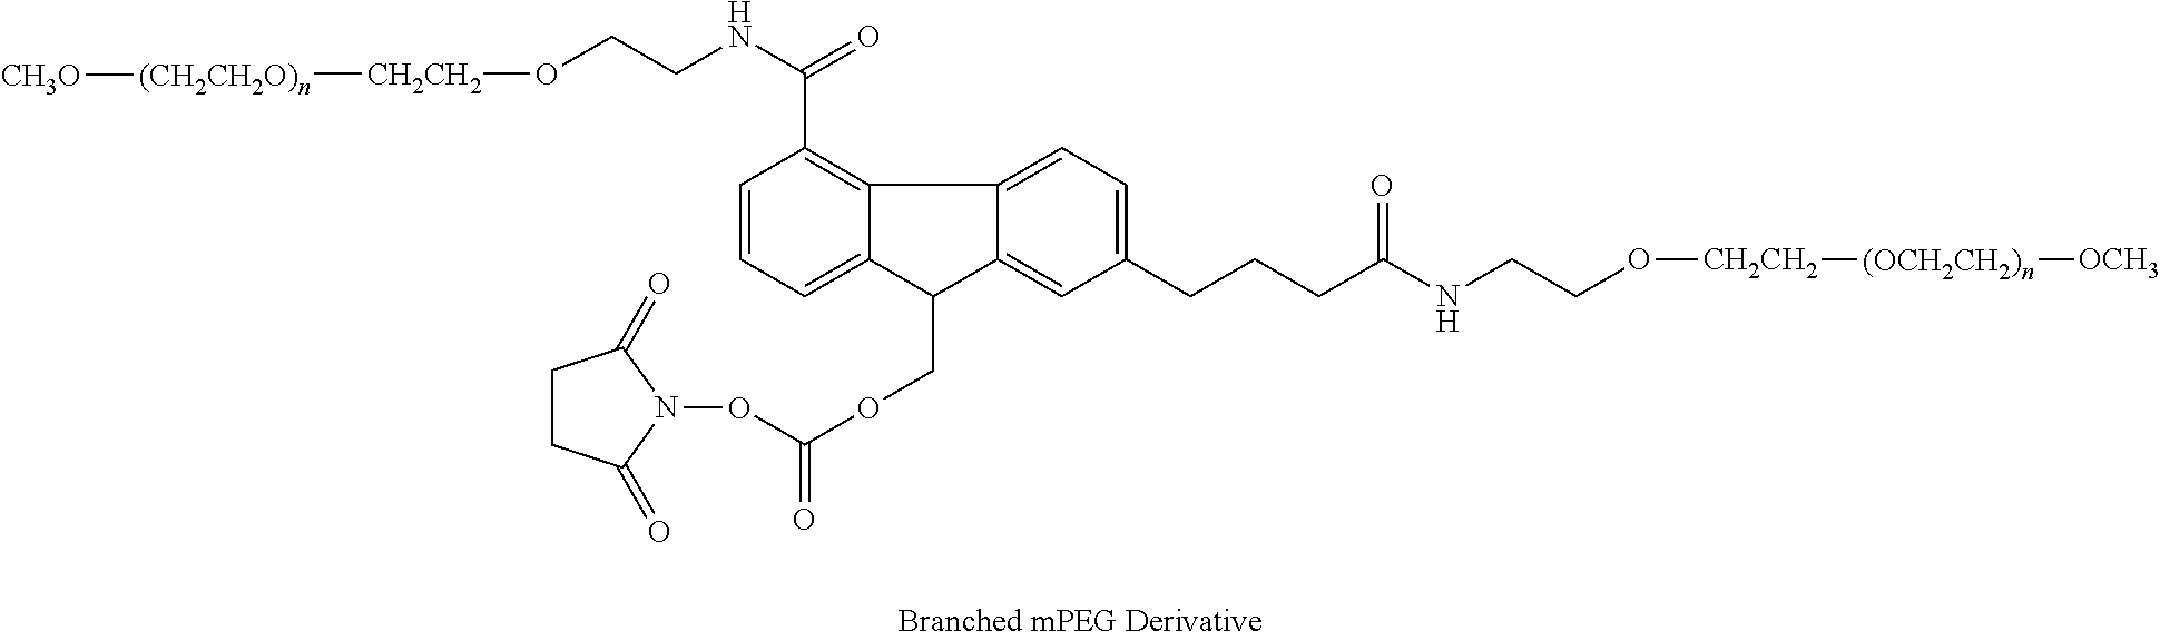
C1=CC(C(NCCO[CH2CH2][(CH2CH2O)n][CH3O])=O)=C2C(=C1)C(COC(=O)ON1C(=O)CCC1=O)C1=CC(CCCC(NCCO[CH2CH2][(OCH2CH2)n][OCH3])=O)=CC=C21
